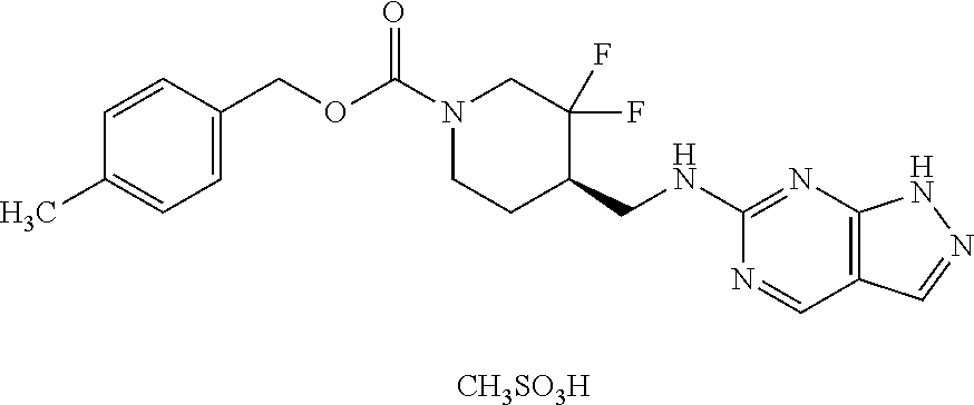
CC1=CC=C(COC(N2CCC(CNC3=NC4=C(C=N3)C=NN4)C(F)(F)C2)=O)C=C1.[CH3SO3H]
